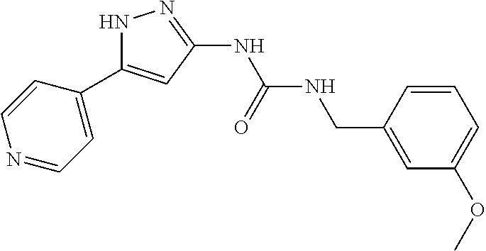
N1C(C2=CC=NC=C2)=CC(NC(NCC2=CC(OC)=CC=C2)=O)=N1
